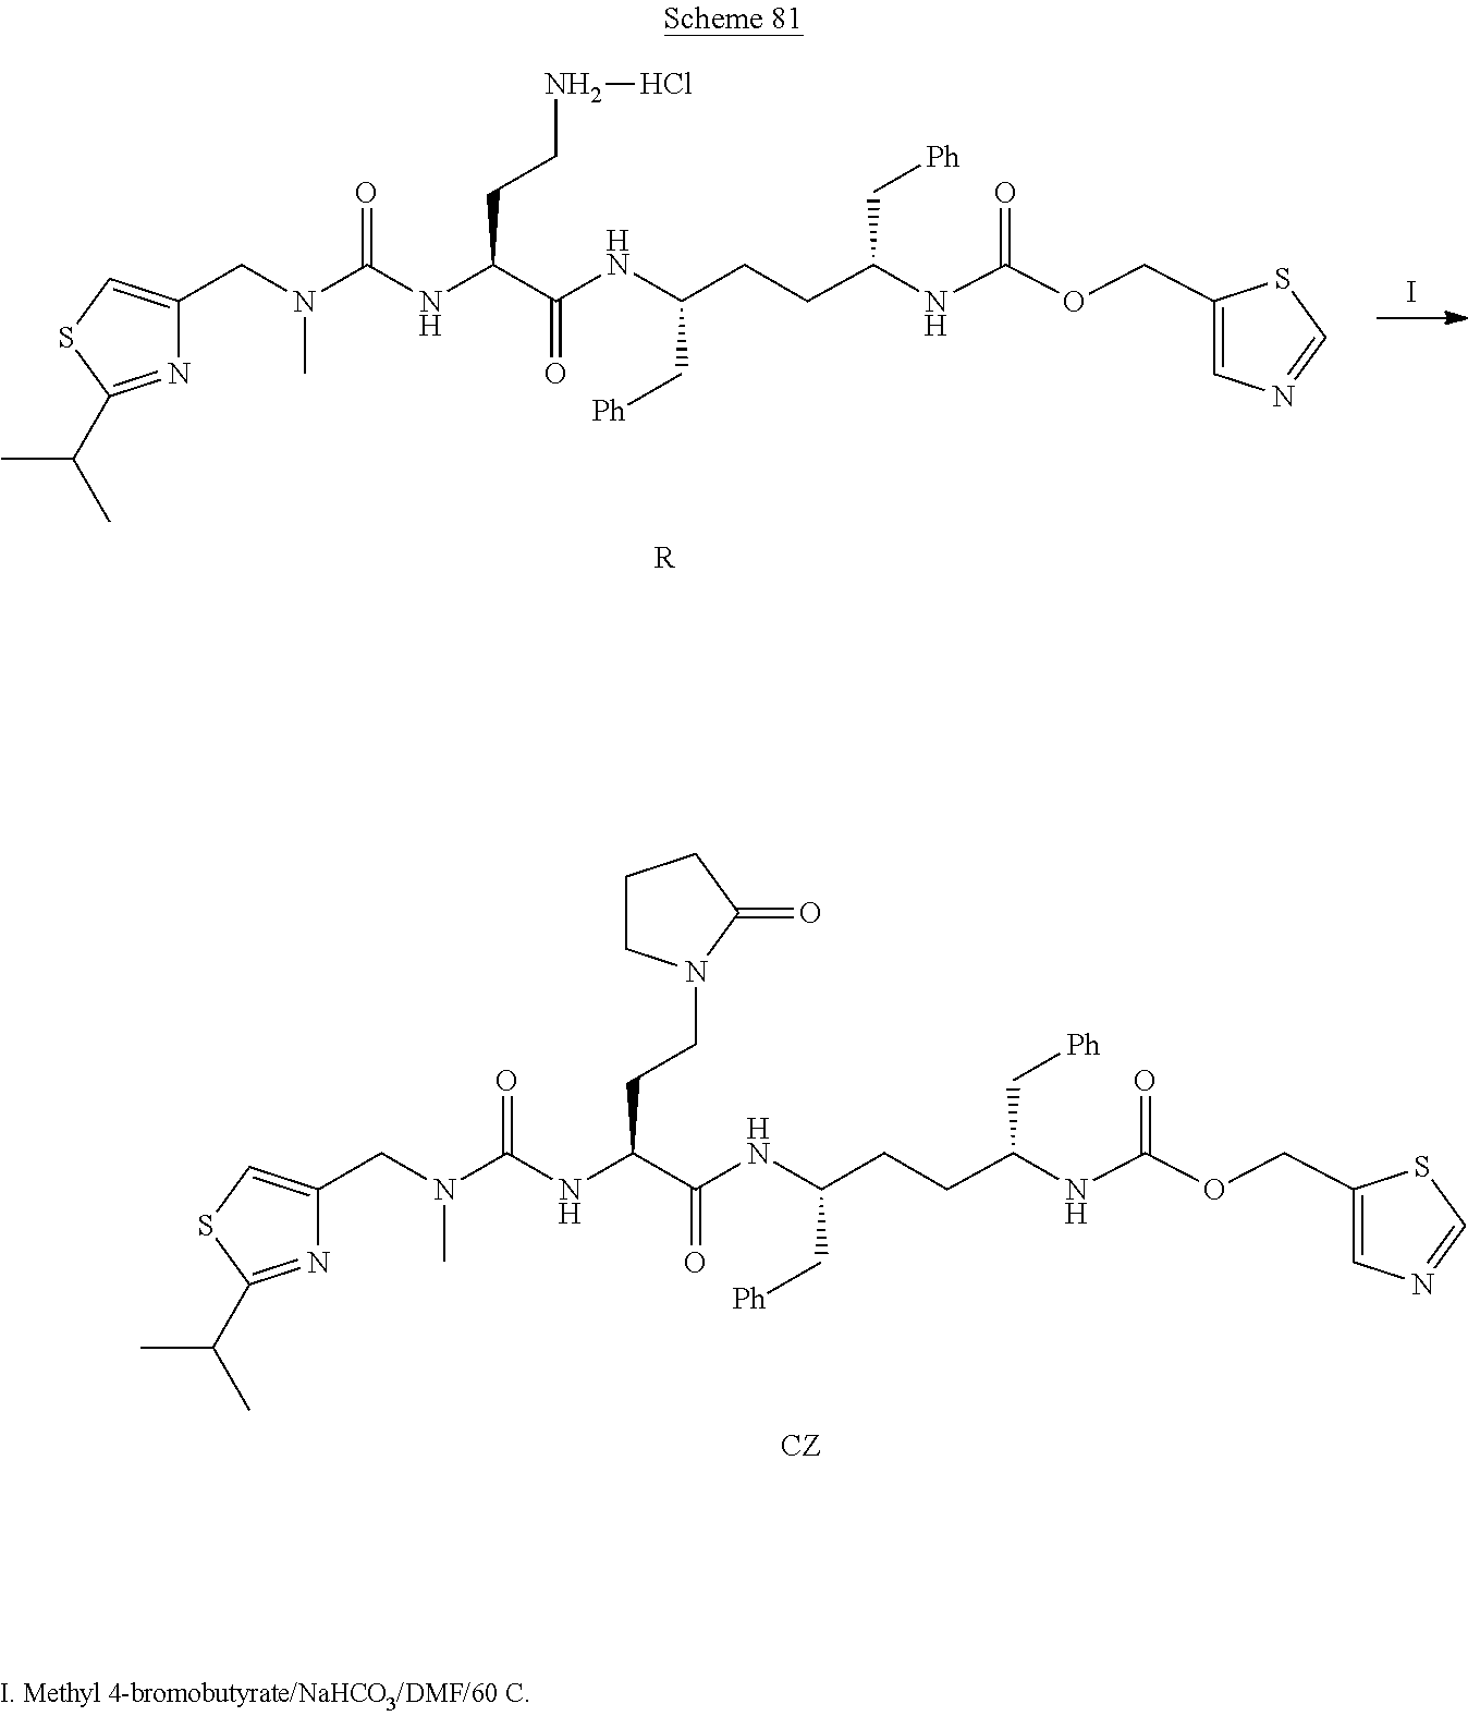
I.[R].N1=C(C(C)C)SC=C1CN(C(NC(CCNCl)C(NC(CCC(NC(OCC1=CN=CS1)=O)C[Ph])C[Ph])=O)=O)C.[CZ].N1=C(C(C)C)SC=C1CN(C(NC(CCN1CCCC1=O)C(NC(CCC(NC(OCC1=CN=CS1)=O)C[Ph])C[Ph])=O)=O)C
